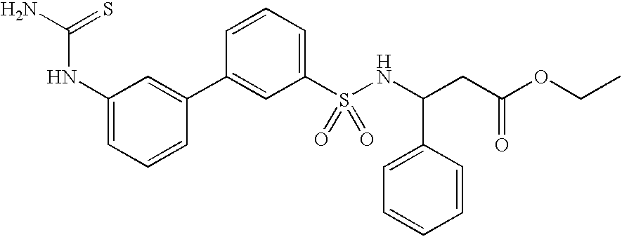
C1(NC(N)=S)=CC=CC(C2=CC(S(NC(C3=CC=CC=C3)CC(OCC)=O)(=O)=O)=CC=C2)=C1
